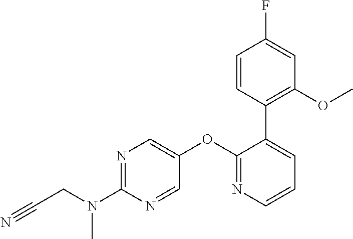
N1=C(N(CC#N)C)N=CC(OC2=NC=CC=C2C2=C(OC)C=C(F)C=C2)=C1
